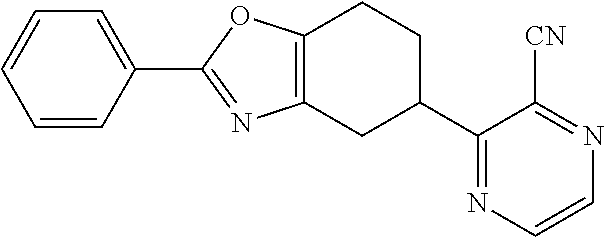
C1=CC=C(C2=NC3=C(O2)CCC(C2=NC=CN=C2[CN])C3)C=C1
